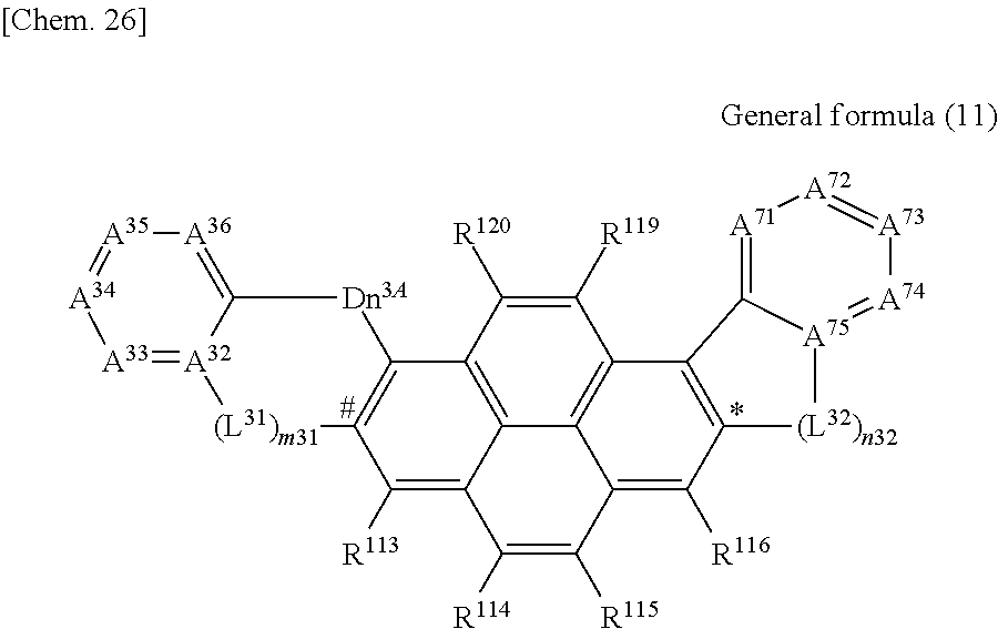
C12=C([R116])C3=C(C4=C1C1=C(C([R120])=C4[R119])C4=C(C([R113])=C1C([R114])=C2[R115])[(L31)m31][A32]1=[A33][A34]=[A35][A36]=C1[Dn3A]4)C1=[A71][A72]=[A73][A74]=[A75]1[(L32)n32]3
